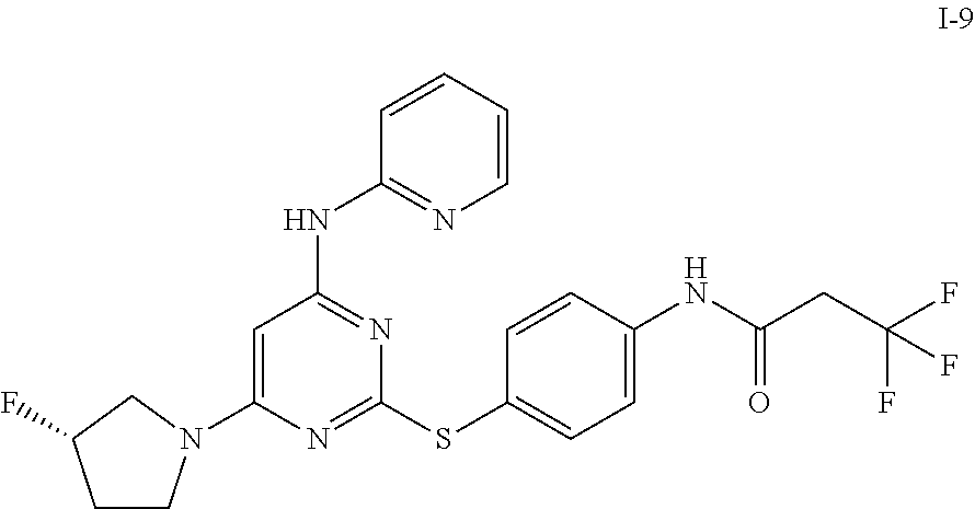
C1=C(N2CCC(F)C2)N=C(SC2=CC=C(NC(CC(F)(F)F)=O)C=C2)N=C1NC1=NC=CC=C1
